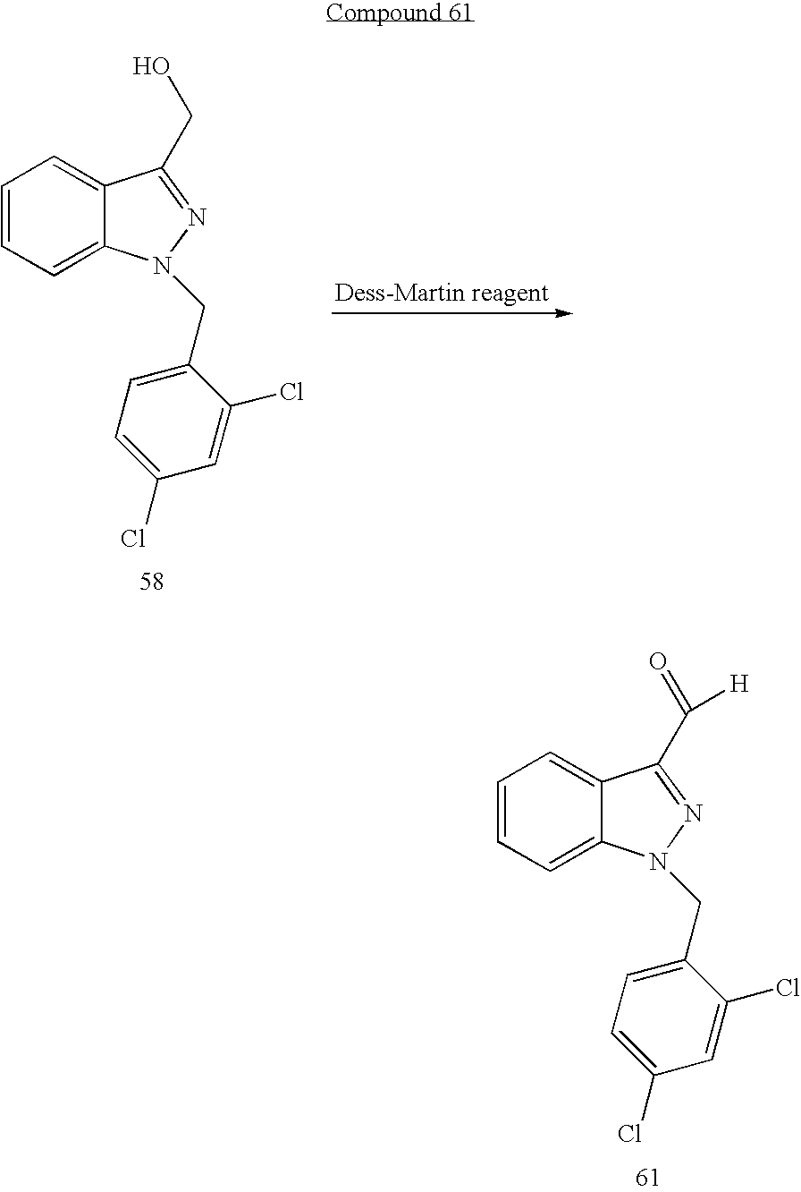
[Dess-Martin reagent].C1=CC=C2C(=C1)C(CO)=NN2CC1=CC=C(Cl)C=C1Cl.C1=CC=C2C(=C1)C(C(=O)[H])=NN2CC1=CC=C(Cl)C=C1Cl
